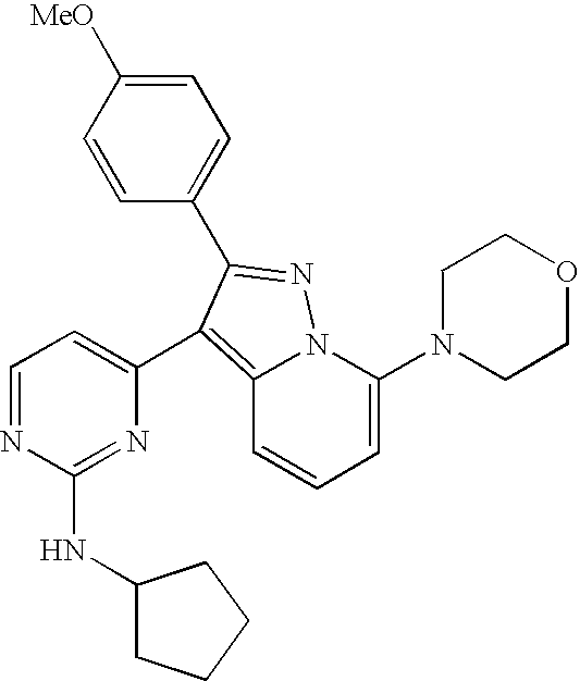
C1=C(N2CCOCC2)N2C(=C(C3=CC=NC(NC4CCCC4)=N3)C(C3=CC=C([MeO])C=C3)=N2)C=C1
